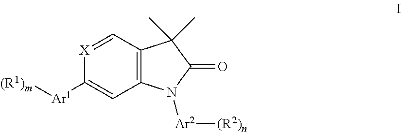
C1([Ar1][(R1)m])=CC2=C(C=[X]1)C(C)(C)C(=O)N2[Ar2][(R2)n]
